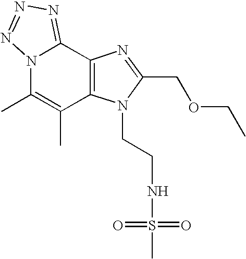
N12C(C)=C(C)C3=C(C1=NN=N2)N=C(COCC)N3CCNS(C)(=O)=O
